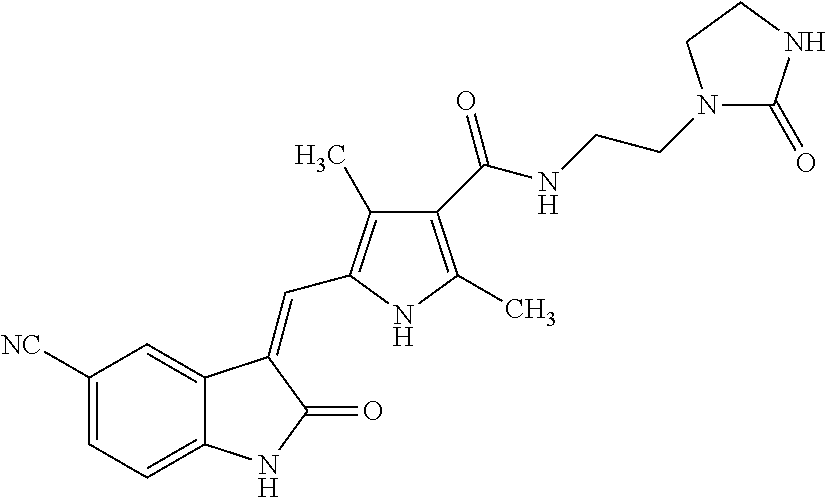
C1([NC])=CC=C2C(=C1)C(=CC1=C(C)C(C(NCCN3C(=O)NCC3)=O)=C(C)N1)C(=O)N2
